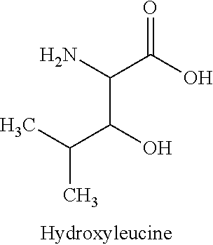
O=C(O)C(N)C(O)C(C)C
